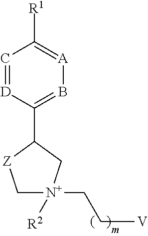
C1=[D]C(C2[Z]C[N+](CC[V])([R2])C2)=B[A]=C1[R1]
